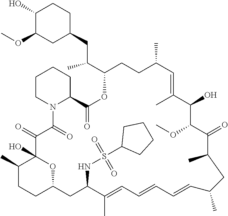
C1(C)CCC2OC1(O)C(=O)C(=O)N1C(CCCC1)C(=O)OC(C(CC1CCC(O)C(OC)C1)C)CCC(C)C=C(C)C(O)C(OC)C(=O)C(C)CC(C)C=CC=CC=C(C)C(NS(C1CCCC1)(=O)=O)C2
